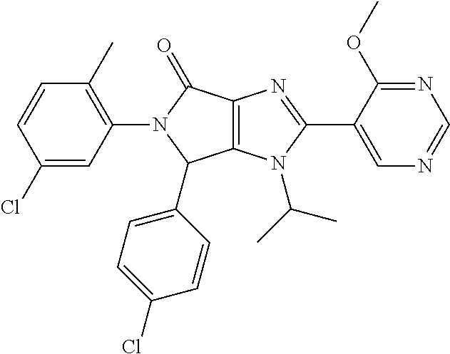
C12=C(N(C(C)C)C(C3=CN=CN=C3OC)=N1)C(C1=CC=C(Cl)C=C1)N(C1=C(C)C=CC(Cl)=C1)C2=O
